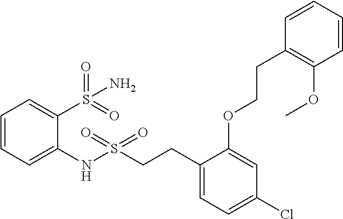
C1=CC=C(NS(CCC2=CC=C(Cl)C=C2OCCC2=C(OC)C=CC=C2)(=O)=O)C(S(=O)(N)=O)=C1
